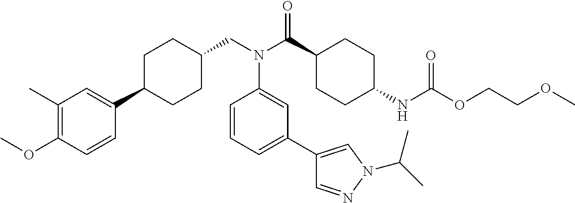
COC1=C(C)C=C(C2CCC(CN(C(C3CCC(NC(OCCOC)=O)CC3)=O)C3=CC(C4=CN(C(C)C)N=C4)=CC=C3)CC2)C=C1
